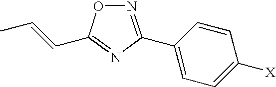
N1=C(C2=CC=C([X])C=C2)N=C(C=CC)O1
